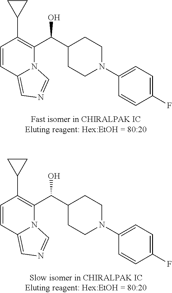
C1=CC2=CN=CN2C(C(C2CCN(C3=CC=C(F)C=C3)CC2)O)=C1C1CC1.C1=CC2=CN=CN2C(C(C2CCN(C3=CC=C(F)C=C3)CC2)O)=C1C1CC1
